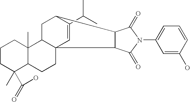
C1CC(C)(C(O)=O)C2C(C)(C1)C1C3(CC2)C=C(C(C)C)C(C1)C1C3C(=O)N(C2=CC=CC(O)=C2)C1=O
